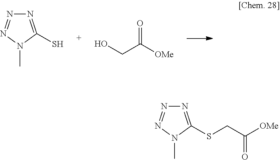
N1=C(S)N(C)N=N1.O=C([OMe])CO.N1=C(SCC([OMe])=O)N(C)N=N1
